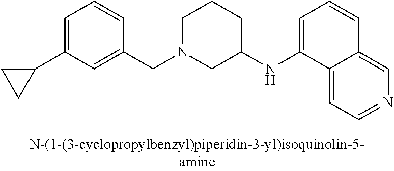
C1=C(C2CC2)C=C(CN2CC(NC3=CC=CC4=CN=CC=C34)CCC2)C=C1
